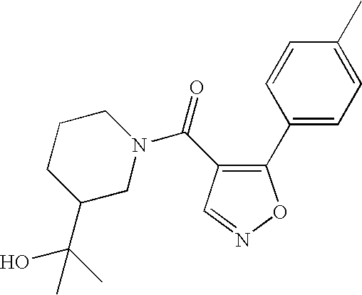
C1(C2=CC=C(C)C=C2)=C(C(N2CC(C(C)(O)C)CCC2)=O)C=NO1
